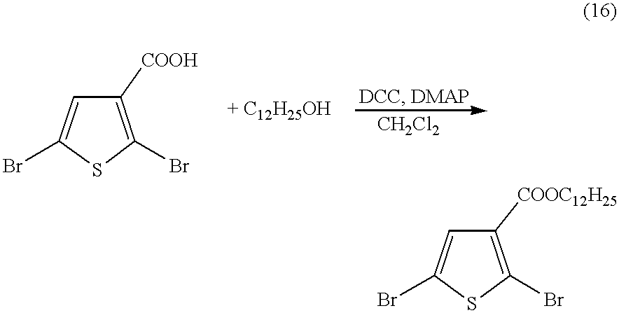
C1([COOH])=C(Br)SC(Br)=C1.C1([COOC12H25])=C(Br)SC(Br)=C1
